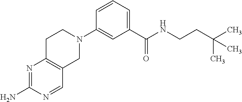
N1=C(N)N=CC2=C1CCN(C1=CC(C(NCCC(C)(C)C)=O)=CC=C1)C2
